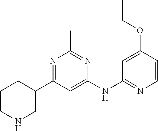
C1(NC2=NC=CC(OCC)=C2)=CC(C2CCCNC2)=NC(C)=N1
